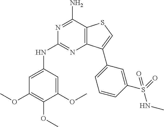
N1=C(N)C2=C(N=C1NC1=CC(OC)=C(OC)C(OC)=C1)C(C1=CC=CC(S(=O)(=O)NC)=C1)=CS2
